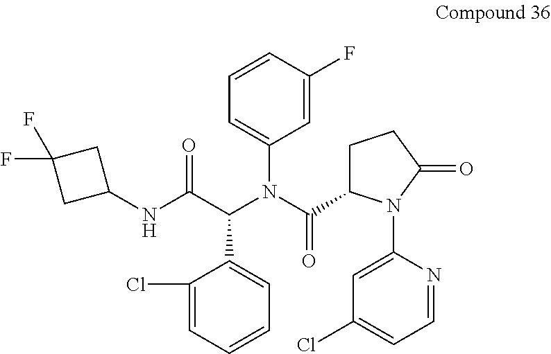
C1=CC(F)=CC(N(C(C(=O)NC2CC(F)(F)C2)C2=CC=CC=C2Cl)C(=O)C2CCC(=O)N2C2=CC(Cl)=CC=N2)=C1
